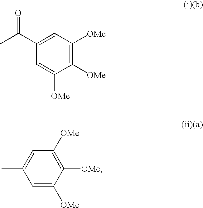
CC1=CC([OMe])=C([OMe])C([OMe])=C1.C(C)(=O)C1=CC([OMe])=C([OMe])C([OMe])=C1
